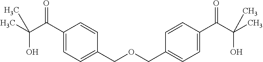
C1(C(C(C)(O)C)=O)=CC=C(COCC2=CC=C(C(C(C)(O)C)=O)C=C2)C=C1
